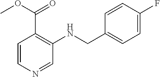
C1(CNC2=C(C(OC)=O)C=CN=C2)=CC=C(F)C=C1
